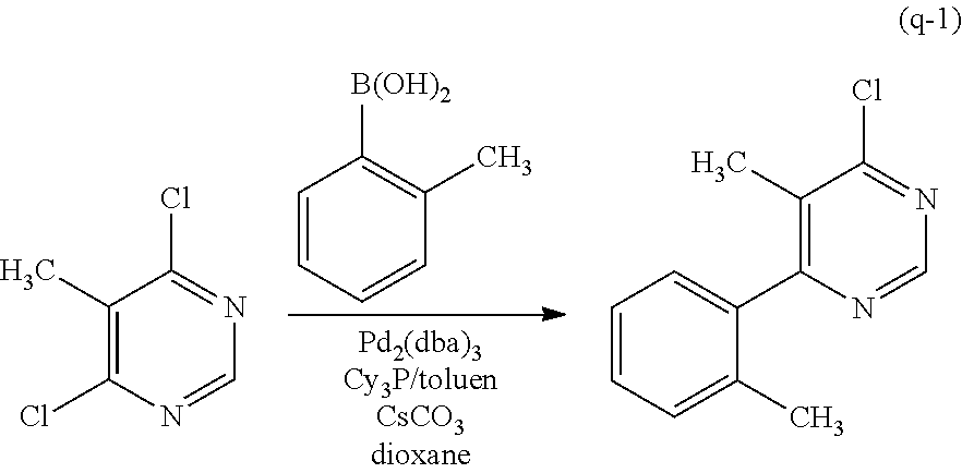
C1(C)=C(Cl)N=CN=C1Cl.C1=CC=CC(C)=C1[B(OH)2].C1(C)=C(C2=CC=CC=C2C)N=CN=C1Cl
